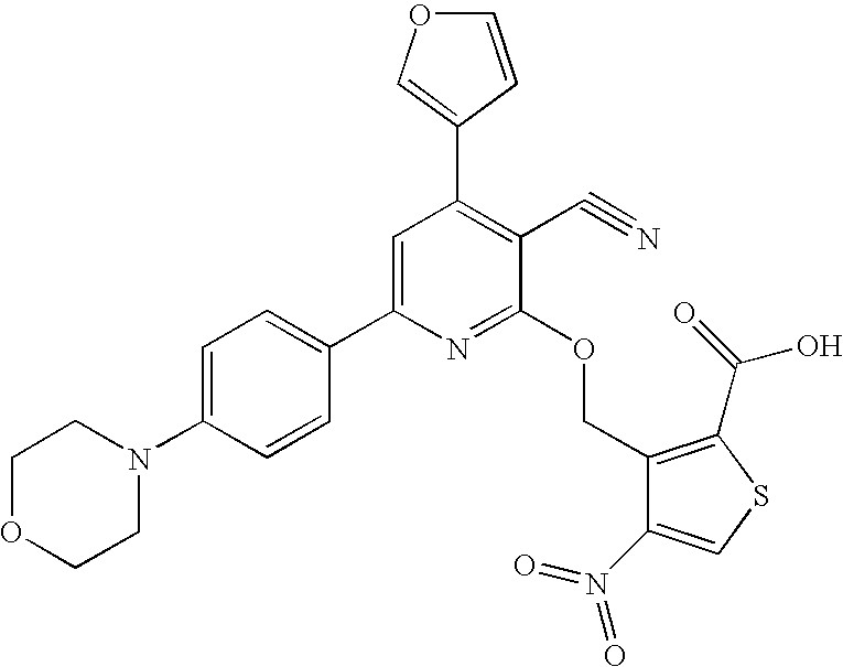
C1OCCN(C2=CC=C(C3=CC(C4=COC=C4)=C(C#N)C(OCC4=C(C(=O)O)SC=C4N(=O)=O)=N3)C=C2)C1
